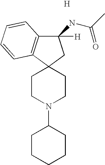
C1([H])(NC(=O)C)C2=C(C3(C1)CCN(C1CCCCC1)CC3)C=CC=C2.[H]
